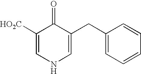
C1([HO2C])=CNC=C(CC2=CC=CC=C2)C1=O
